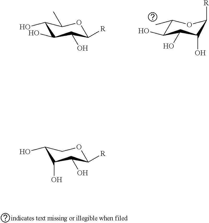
C1(O)C(O)C(O)C([R])OC1C.C1([R])C(O)C(O)C(O)C(C)O1.C1(O)C(O)C(O)C([R])OC1
